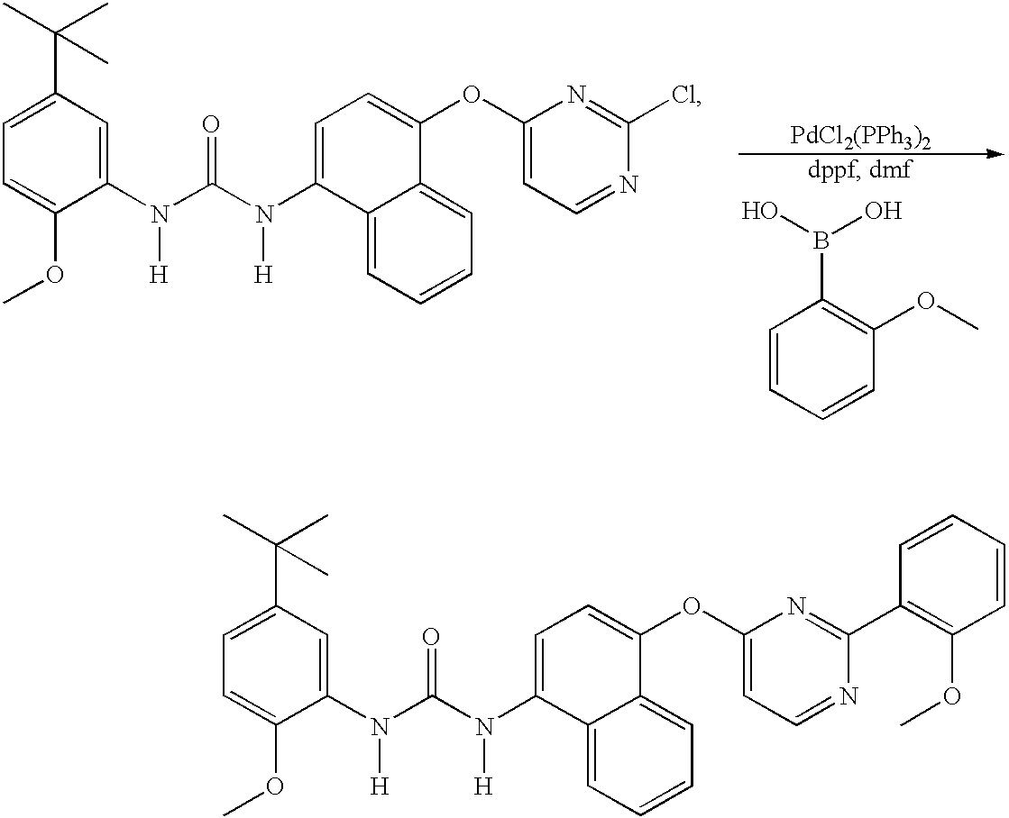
C1=C(C(C)(C)C)C=C(N(C(N(C2=CC=C(OC3=CC=NC(C4=C(OC)C=CC=C4)=N3)C3=CC=CC=C23)[H])=O)[H])C(OC)=C1.C1=C(C(C)(C)C)C=C(N(C(N(C2=CC=C(OC3=CC=NC(Cl)=N3)C3=CC=CC=C23)[H])=O)[H])C(OC)=C1.C1=CC=CC(OC)=C1B(O)O
